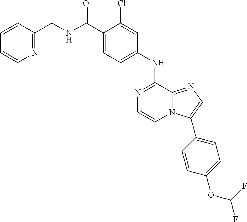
N1=C(NC2=CC=C(C(NCC3=NC=CC=C3)=O)C(Cl)=C2)C2=NC=C(C3=CC=C(OC(F)F)C=C3)N2C=C1
